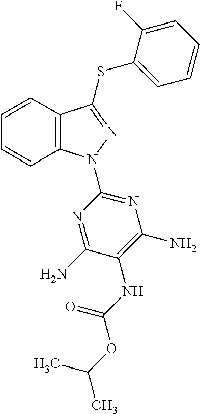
C1=CC2=C(C=C1)N(C1=NC(N)=C(NC(OC(C)C)=O)C(N)=N1)N=C2SC1=CC=CC=C1F
